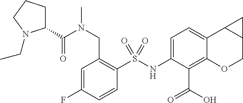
C1=C(F)C=CC(S(NC2=CC=C3C(=C2C(=O)O)OCC2C3C2)(=O)=O)=C1CN(C(C1CCCN1CC)=O)C
